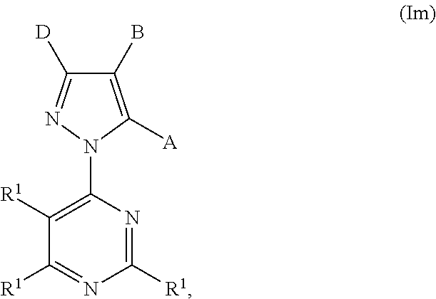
C1([R1])=C(N2C([A])=C(B)C([D])=N2)N=C([R1])N=C1[R1]
